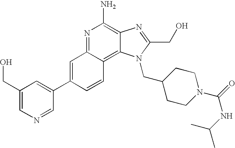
C1(CO)=CN=CC(C2=CC3=NC(N)=C4C(=C3C=C2)N(CC2CCN(C(=O)NC(C)C)CC2)C(CO)=N4)=C1
